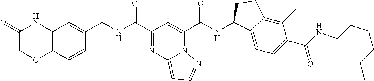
C12=C(C=CC(CNC(=O)C3=NC4=CC=NN4C(C(NC4C5=CC=C(C(NCCCCCC)=O)C(C)=C5CC4)=O)=C3)=C1)OCC(=O)N2
